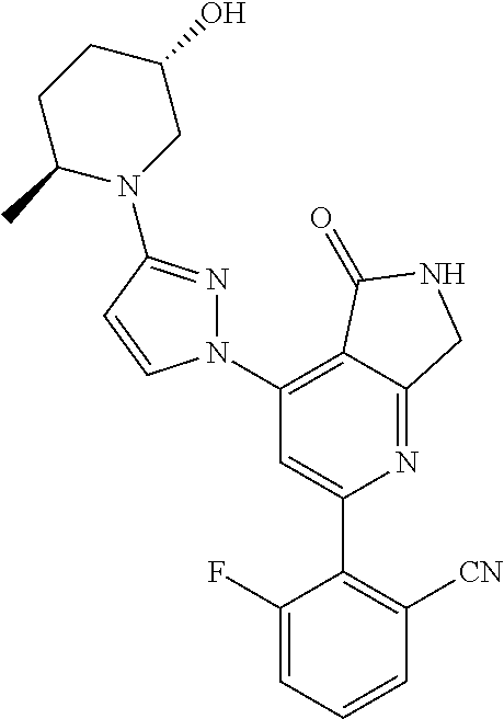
C1(C2=C([CN])C=CC=C2F)=CC(N2N=C(N3CC(O)CCC3C)C=C2)=C2C(=N1)CNC2=O
